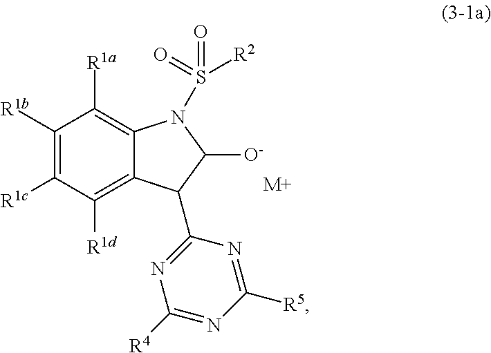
C1([R1b])=C([R1c])C([R1d])=C2C(=C1[R1a])N(S(=O)(=O)[R2])C([O-])C2C1=NC([R4])=NC([R5])=N1.[M+]
